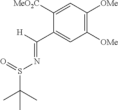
C1(C(=NS(=O)C(C)(C)C)[H])=CC([OMe])=C([OMe])C=C1[MeO2C]
